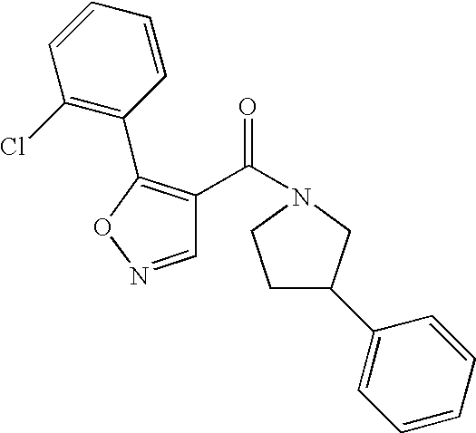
C1C(C2=CC=CC=C2)CN(C(=O)C2=C(C3=C(Cl)C=CC=C3)ON=C2)C1
